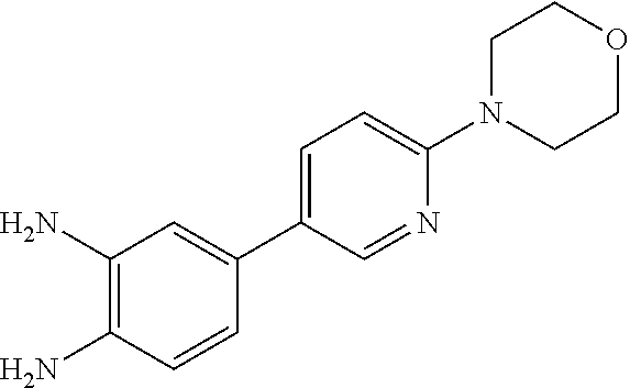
C1=C(C2=CC(N)=C(N)C=C2)C=NC(N2CCOCC2)=C1
